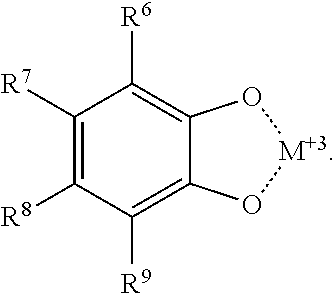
C1([R7])=C([R8])C([R9])=C2C(=C1[R6])O[M+3]O2
